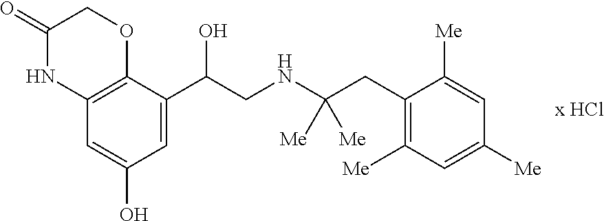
C1(=O)NC2=C(OC1)C(C(CNC(CC1=C([Me])C=C([Me])C=C1[Me])([Me])[Me])O)=CC(O)=C2
